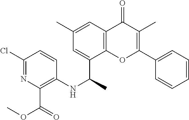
C1=CC(NC(C2=CC(C)=CC3=C2OC(C2=CC=CC=C2)=C(C)C3=O)C)=C(C(OC)=O)N=C1Cl
